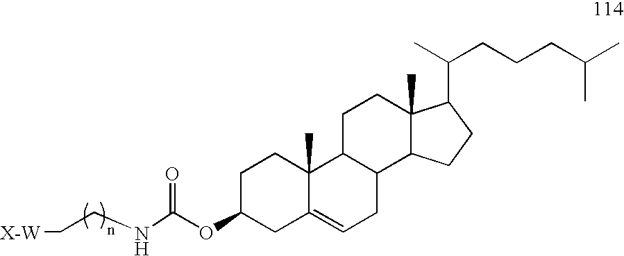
[X-W]CCNC(OC1CC2=CCC3C(C2(C)CC1)CCC1(C)C3CCC1C(C)CCCC(C)C)=O
